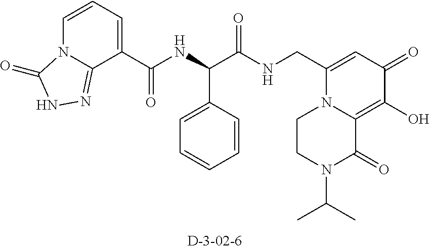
C1(C(NC(C(NCC2=CC(=O)C(O)=C3N2CCN(C(C)C)C3=O)=O)C2=CC=CC=C2)=O)=CC=CN2C1=NNC2=O
